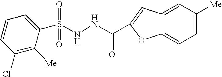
N(NC(=O)C1=CC2=CC([Me])=CC=C2O1)S(C1=CC=CC(Cl)=C1[Me])(=O)=O
